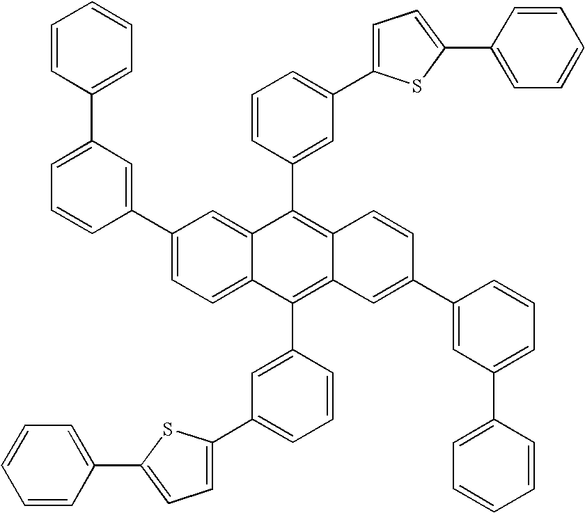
C1=CC=C(C2=CC=C(C3=CC=CC=C3)S2)C=C1C1=C2C(=C(C3=CC(C4=CC=C(C5=CC=CC=C5)S4)=CC=C3)C3=CC=C(C4=CC(C5=CC=CC=C5)=CC=C4)C=C13)C=C(C1=CC(C3=CC=CC=C3)=CC=C1)C=C2
